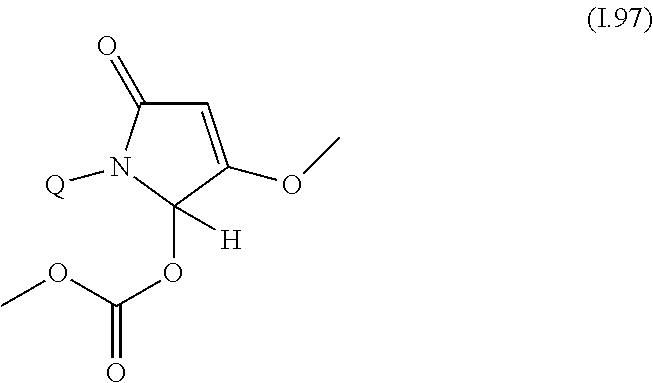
C1(=O)C=C(OC)C(OC(=O)OC)([H])N1[Q]
